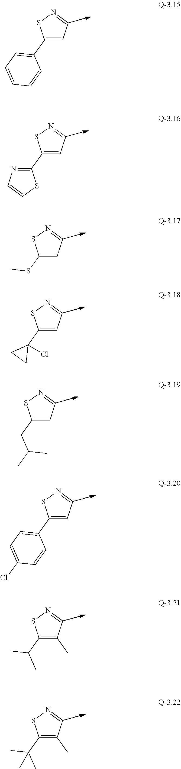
C1(C2=CC=CC=C2)=CC=NS1.C1(C2=NC=CS2)=CC=NS1.C1(SC)=CC=NS1.C1(C2(Cl)CC2)=CC=NS1.C1(CC(C)C)=CC=NS1.C1(C2=CC=C(Cl)C=C2)=CC=NS1.C1(C(C)C)=C(C)C=NS1.C1(C(C)(C)C)=C(C)C=NS1
